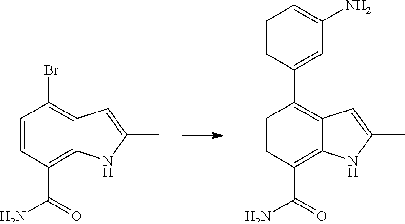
BrC1=C2C(=C(C(=O)N)C=C1)NC(C)=C2.C1(C2=C3C(=C(C(=O)N)C=C2)NC(C)=C3)=CC(N)=CC=C1
